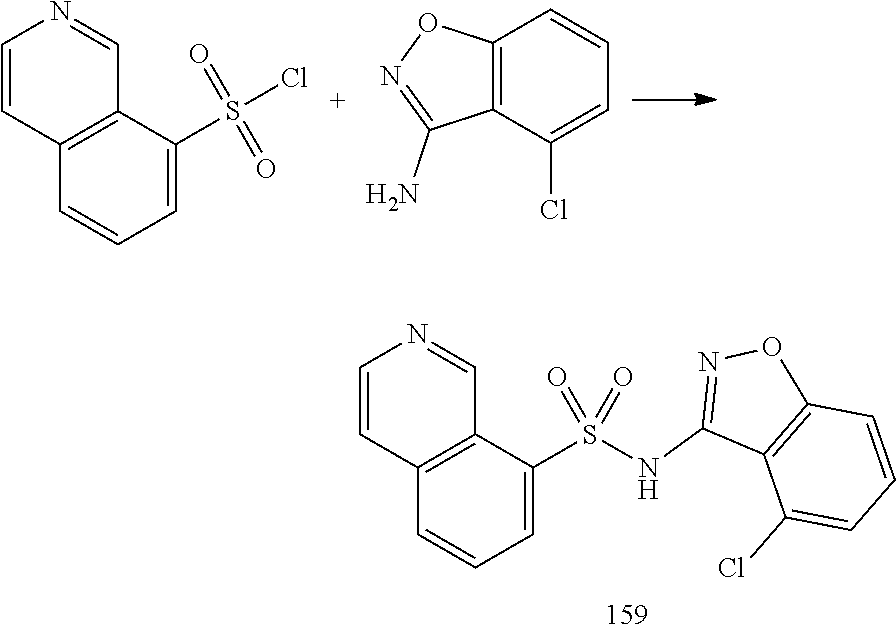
C12=C(C(S(Cl)(=O)=O)=CC=C1)C=NC=C2.C12=C(C(Cl)=CC=C1)C(N)=NO2.C12=C(C(S(NC3=NOC4=C3C(Cl)=CC=C4)(=O)=O)=CC=C1)C=NC=C2
